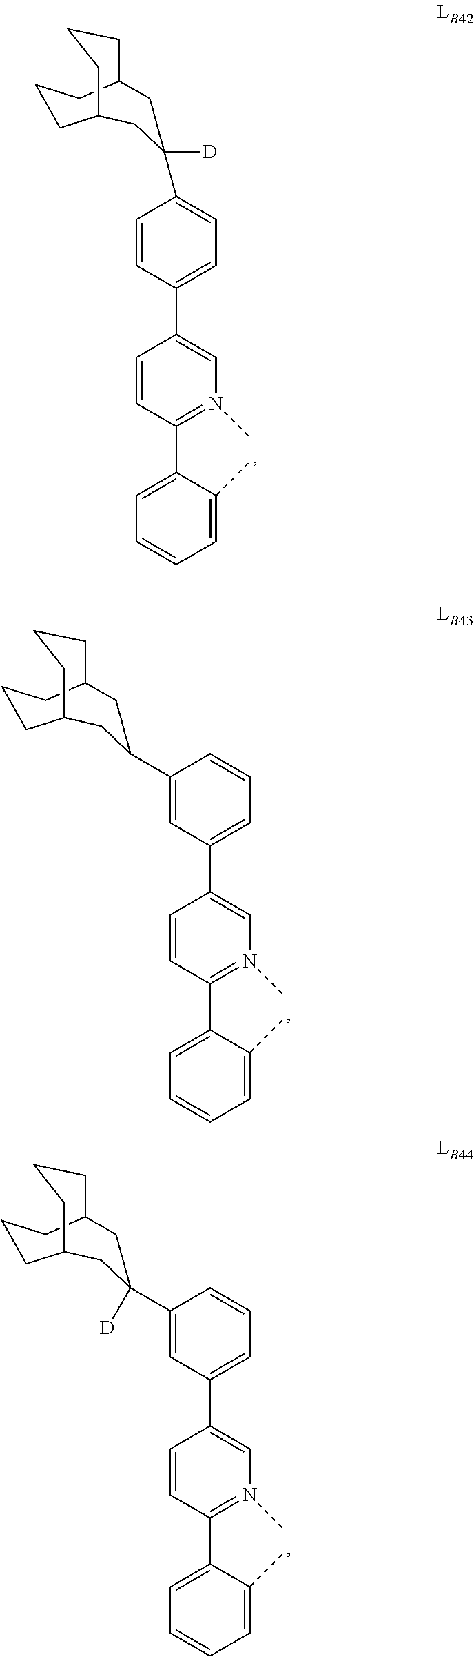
C1(C2=N(C)C=C(C3=CC=C(C4([D])CC5CCCC(CCC5)C4)C=C3)C=C2)=CC=CC=C1C.C1(C2=N(C)C=C(C3=CC=CC(C4CC5CCCC(CCC5)C4)=C3)C=C2)=CC=CC=C1C.C1(C2=N(C)C=C(C3=CC=CC(C4([D])CC5CCCC(CCC5)C4)=C3)C=C2)=CC=CC=C1C
